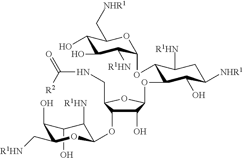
C1(O)C(O)C(C[R1HN])OC(OC2C(CNC([R2])=O)OC(OC3C(OC4C([R1HN])C(O)C(O)C(C[NHR1])O4)C([R1HN])CC([NHR1])C3O)C2O)C1[R1HN]
